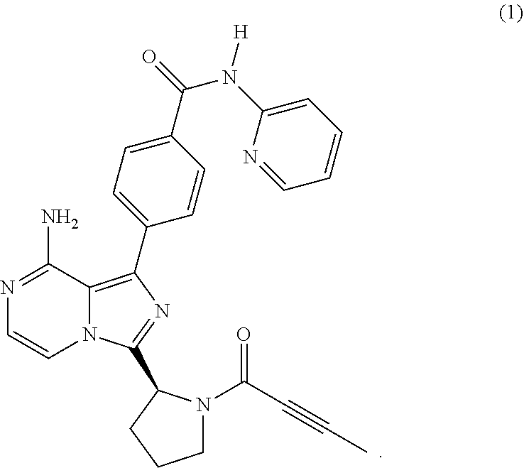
N1=C(N)C2=C(C3=CC=C(C(=O)N([H])C4=CC=CC=N4)C=C3)N=C(C3N(C(=O)C#CC)CCC3)N2C=C1
